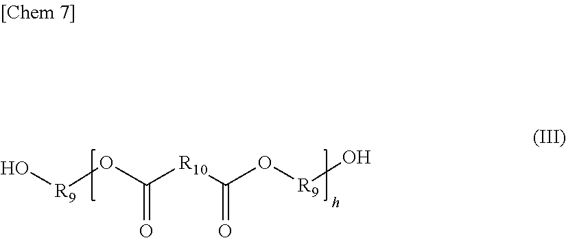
O[R9]OC([R10]C(=O)O[R9]O)=O
